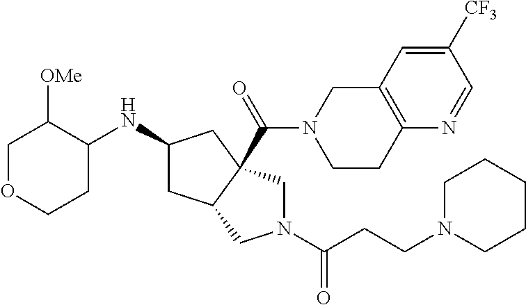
C1OCCC(NC2CC3C(C(=O)N4CCC5=C(C4)C=C([CF3])C=N5)(C2)CN(C(=O)CCN2CCCCC2)C3)C1[OMe]
